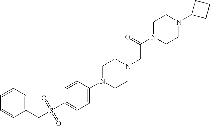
C1(N2CCN(CC(N3CCN(C4CCC4)CC3)=O)CC2)=CC=C(S(CC2=CC=CC=C2)(=O)=O)C=C1
